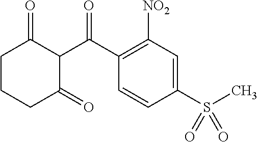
C1CCC(=O)C(C(C2=C([NO2])C=C(S(C)(=O)=O)C=C2)=O)C1=O
